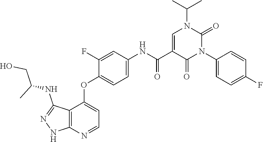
CC(C)N1C=C(C(=O)NC2=CC=C(OC3=CC=NC4=C3C(NC(CO)C)=NN4)C(F)=C2)C(=O)N(C2=CC=C(F)C=C2)C1=O
